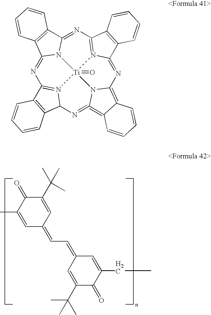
C1=C(C)C(=O)C(C(C)(C)C)=CC1=CC=C1C=C(C(C)(C)C)C(=O)C(CC)=C1.N1=C2N3C(=NC4=N5C(=NC6=C7C(=C8=NC9N(=C1C1=C9C=CC=C1)[Ti]35(=O)N68)C=CC=C7)C1=C4C=CC=C1)C1=C2C=CC=C1
